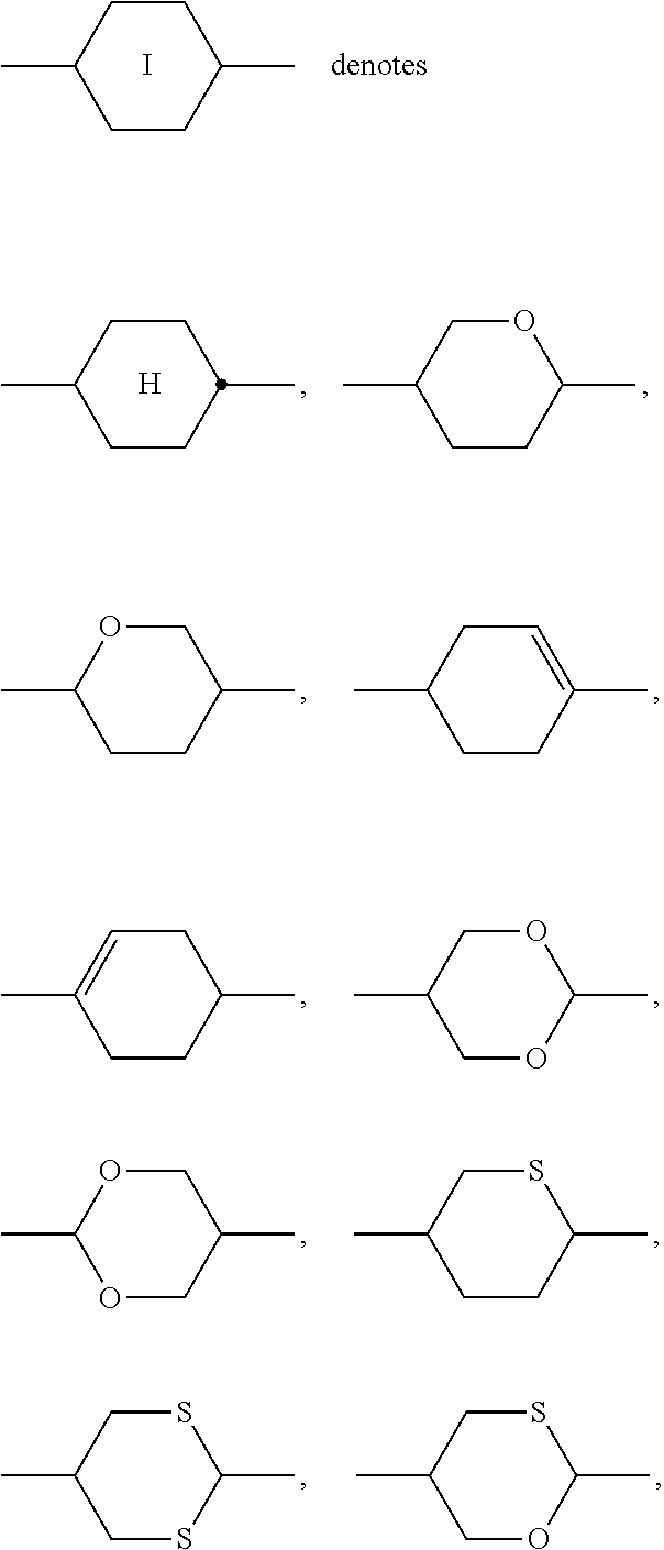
I.C1CC(C)CCC1C.C1(C)CCC(C)CC1.[H].C1(C)CCC(C)OC1.C1(C)CCC(C)CO1.C1(C)CCC(C)=CC1.C1(C)=CCC(C)CC1.C1(C)COC(C)OC1.C1(C)OCC(C)CO1.C1(C)CCC(C)SC1.C1(C)CSC(C)SC1.C1(C)COC(C)SC1
